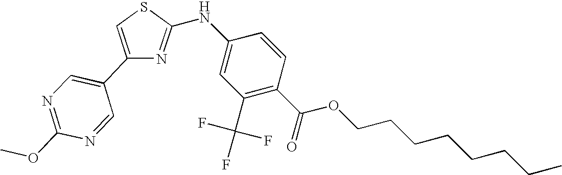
C1(C2=CN=C(OC)N=C2)=CSC(NC2=CC(C(F)(F)F)=C(C(OCCCCCCCC)=O)C=C2)=N1
